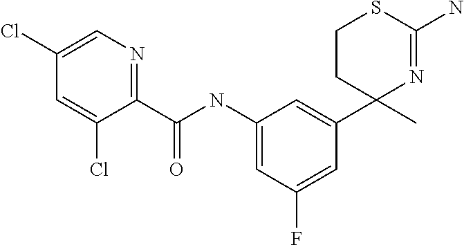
C1CC(C2=CC(NC(C3=NC=C(Cl)C=C3Cl)=O)=CC(F)=C2)(C)N=C(N)S1
